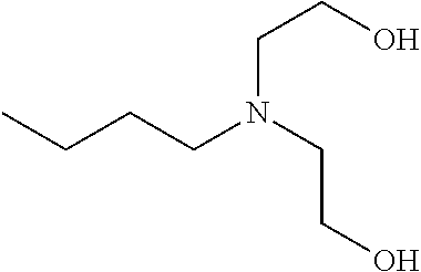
CCCCN(CCO)CCO
